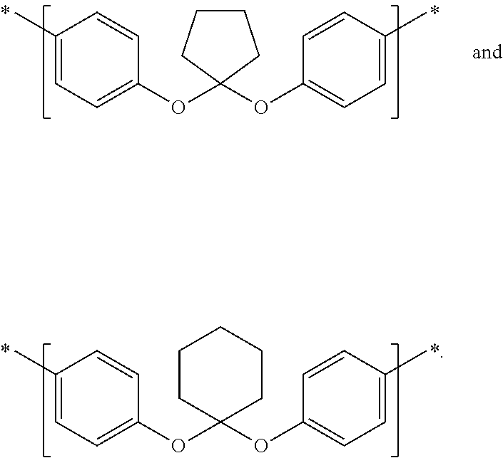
C1(C)=CC=C(OC2(OC3=CC=C(C)C=C3)CCCCC2)C=C1.C1(C)=CC=C(OC2(OC3=CC=C(C)C=C3)CCCC2)C=C1
